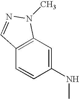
C1=CC(NC)=CC2=C1C=NN2C
